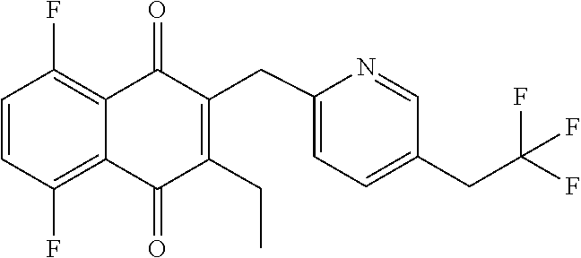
C1=CC(F)=C2C(=C1F)C(=O)C(CC1=CC=C(CC(F)(F)F)C=N1)=C(CC)C2=O
